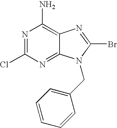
N1=C(Cl)N=C2C(=C1N)N=C(Br)N2CC1=CC=CC=C1
